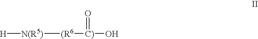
[H][N(R5)][(R6][C)](O)=O
